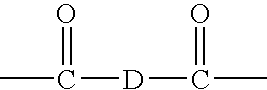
C([D]C(C)=O)(C)=O
